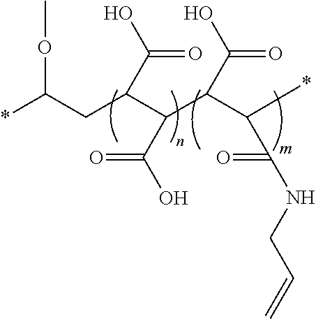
*C(CC(C(C(C(*)C(NCC=C)=O)C(O)=O)C(O)=O)C(O)=O)OC
